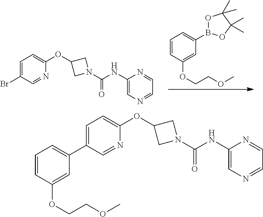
C1=C(Br)C=NC(OC2CN(C(NC3=CN=CC=N3)=O)C2)=C1.C1=CC(OCCOC)=CC(B2OC(C)(C)C(C)(C)O2)=C1.C1=C(C2=CC=CC(OCCOC)=C2)C=NC(OC2CN(C(NC3=CN=CC=N3)=O)C2)=C1
